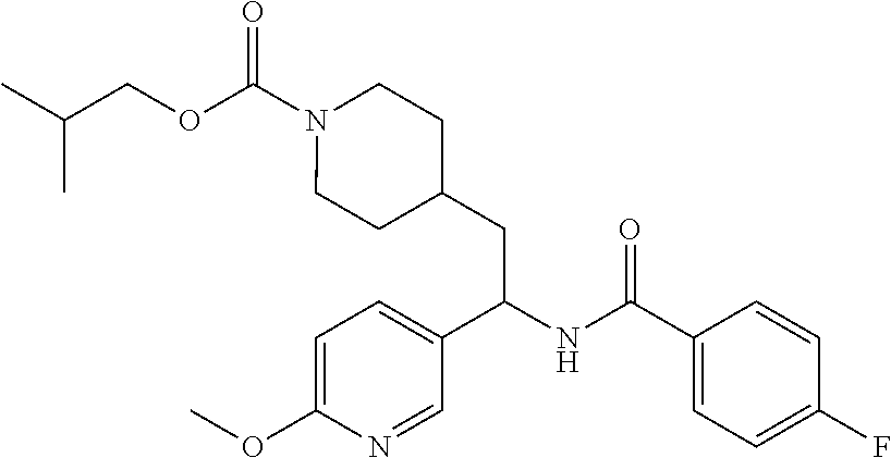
O(C(N1CCC(CC(NC(C2=CC=C(F)C=C2)=O)C2=CC=C(OC)N=C2)CC1)=O)CC(C)C
